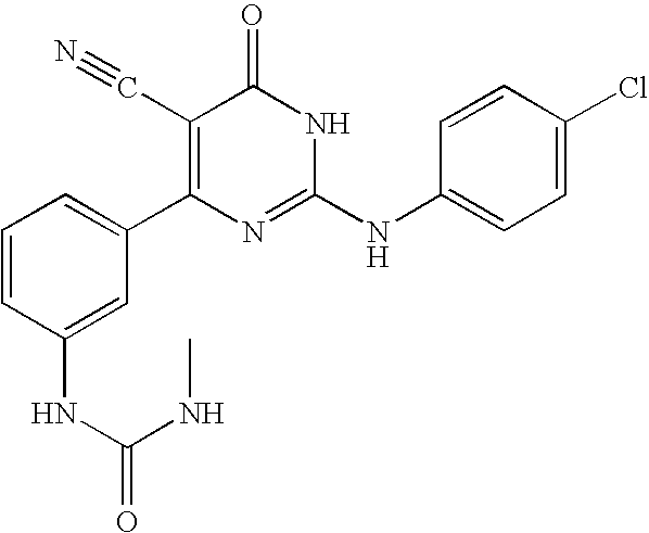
C1(NC(NC)=O)=CC(C2=C(C#N)C(=O)NC(NC3=CC=C(Cl)C=C3)=N2)=CC=C1
